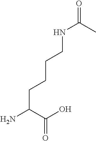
C(C(C(O)=O)N)CCCNC(=O)C
